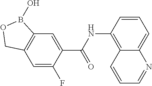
C12=C(C=C(F)C(C(NC3=C4C(=CC=C3)N=CC=C4)=O)=C1)COB2O
